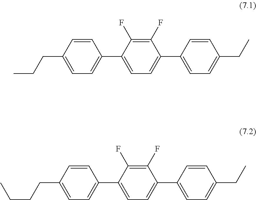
C1(C2=CC=C(C3=CC=C(CC)C=C3)C(F)=C2F)=CC=C(CCC)C=C1.C1(C2=CC=C(C3=CC=C(CC)C=C3)C(F)=C2F)=CC=C(CCCC)C=C1
